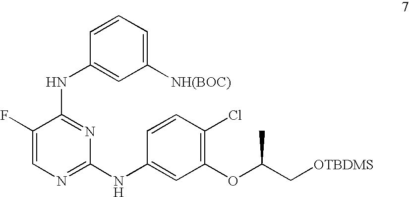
C1([NH(BOC)])=CC=CC(NC2=NC(NC3=CC(OC(C[OTBDMS])C)=C(Cl)C=C3)=NC=C2F)=C1
